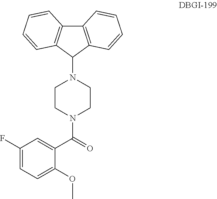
C1(F)=CC=C(OC)C(C(=O)N2CCN(C3C4=C(C5=C3C=CC=C5)C=CC=C4)CC2)=C1
